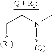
C(CN(C)[*(Q)])[*(R1)]
